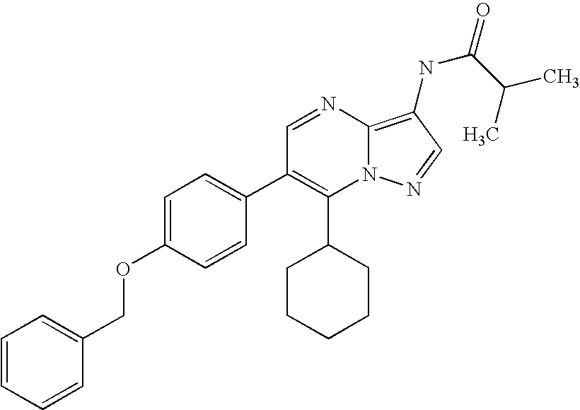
C1(C2CCCCC2)=C(C2=CC=C(OCC3=CC=CC=C3)C=C2)C=NC2=C(NC(C(C)C)=O)C=NN12
